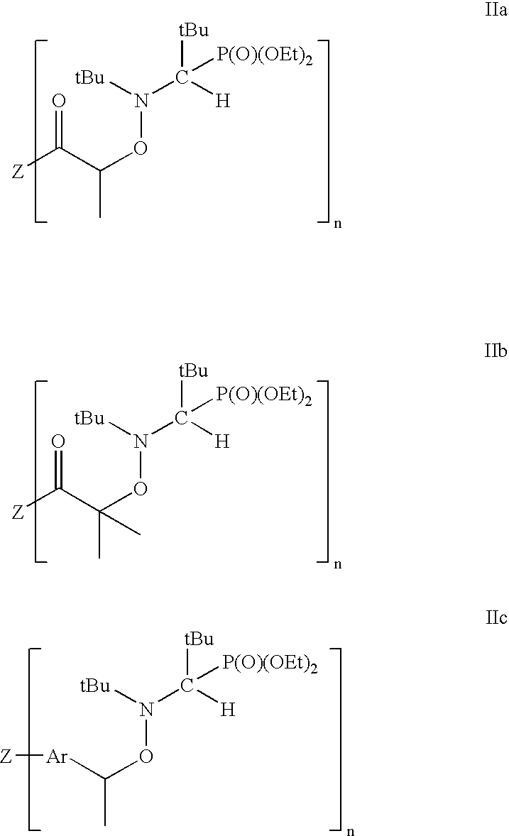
[Z]C(C(ON([tBu])C([H])([P(O)(OEt)2])[tBu])C)=O.[Z]C(C(ON([tBu])C([H])([P(O)(OEt)2])[tBu])(C)C)=O.[Z][Ar]C(C)ON([tBu])C([H])([tBu])[P(O)(OEt)2]
